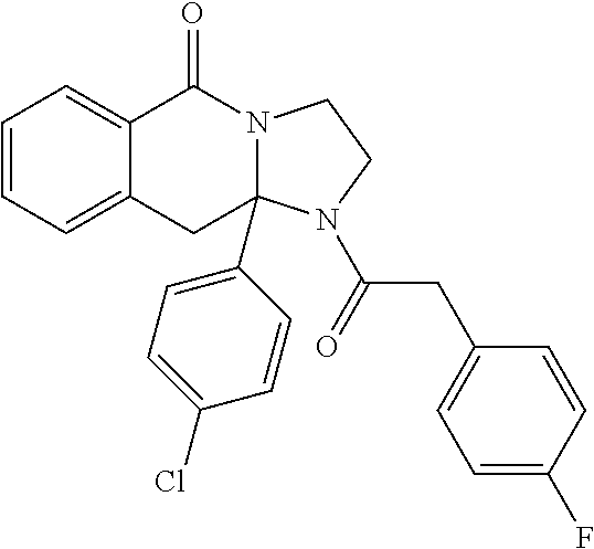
C1=CC=C2C(=C1)C(=O)N1CCN(C(CC3=CC=C(F)C=C3)=O)C1(C1=CC=C(Cl)C=C1)C2
